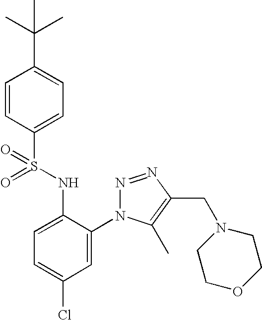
C1=CC(S(=O)(NC2=CC=C(Cl)C=C2N2N=NC(CN3CCOCC3)=C2C)=O)=CC=C1C(C)(C)C
